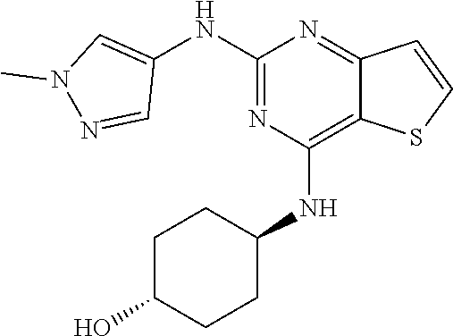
C1(NC2=CN(C)N=C2)=NC(NC2CCC(O)CC2)=C2C(=N1)C=CS2
